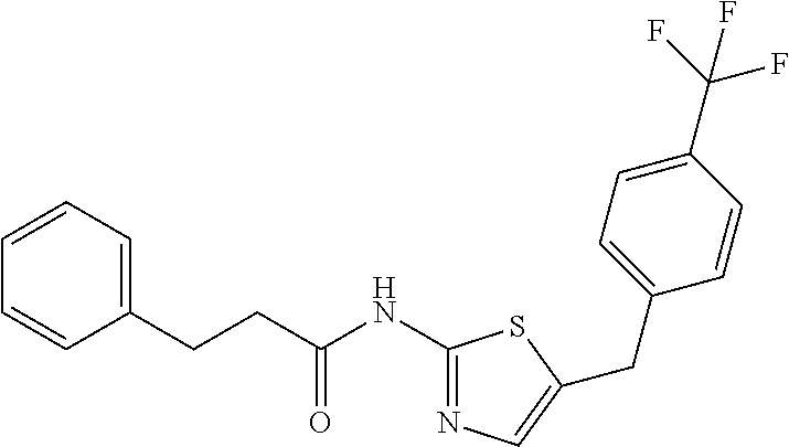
C1=CC=C(CCC(NC2=NC=C(CC3=CC=C(C(F)(F)F)C=C3)S2)=O)C=C1
